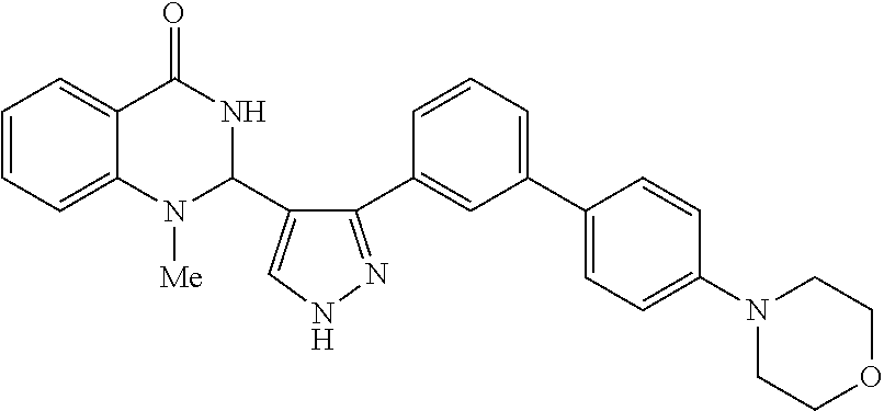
C1=CC=C2C(=C1)C(=O)NC(C1=CNN=C1C1=CC(C3=CC=C(N4CCOCC4)C=C3)=CC=C1)N2[Me]
